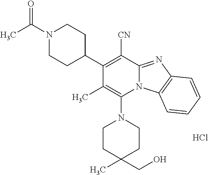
Cl.C1(C2CCN(C(C)=O)CC2)=C([CN])C2=NC3=C(N2C(N2CCC(C)(CO)CC2)=C1C)C=CC=C3
